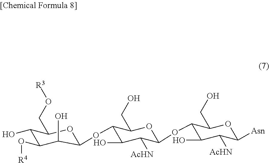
C1(O)C(O[R4])C(O)C(OC2C(O)C([AcHN])C(OC3C(O)C([AcHN])C([Asn])OC3CO)OC2CO)OC1CO[R3]
